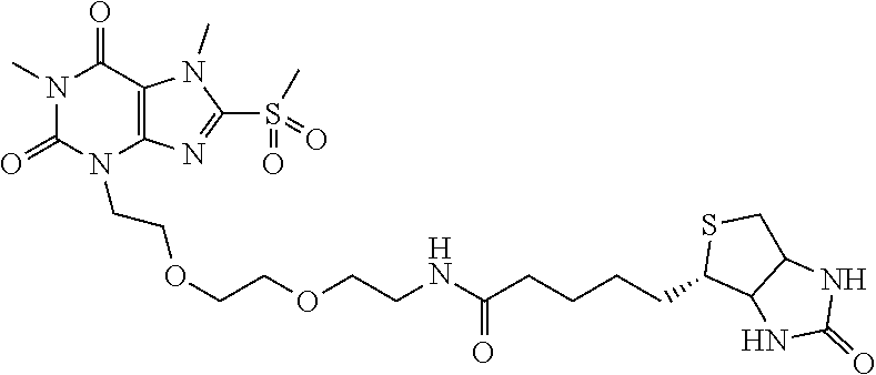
N1(C)C(=O)N(CCOCCOCCNC(CCCCC2C3C(CS2)NC(=O)N3)=O)C2=C(C1=O)N(C)C(S(=O)(C)=O)=N2
